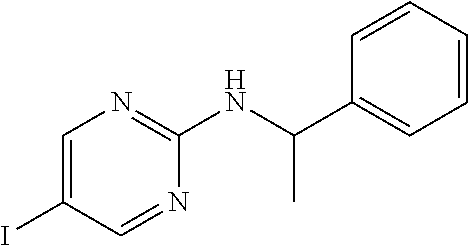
C1=CC=CC=C1C(NC1=NC=C(I)C=N1)C
